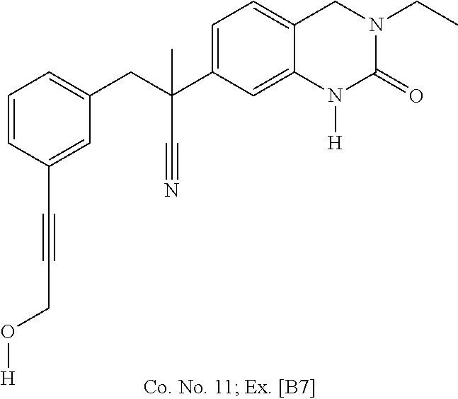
C1=CC(C#CCO[H])=CC(CC(C2=CC=C3C(=C2)N([H])C(=O)N(CC)C3)(C#N)C)=C1
